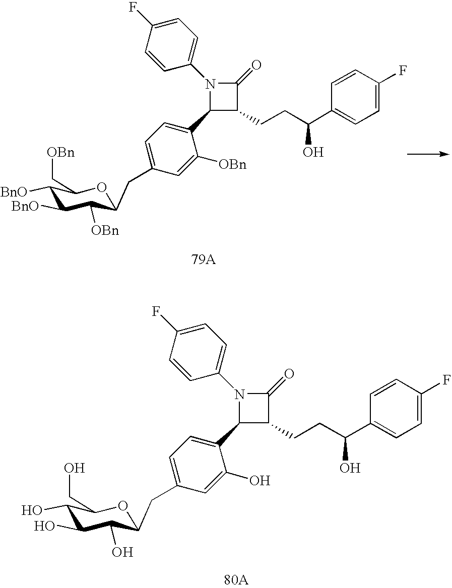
C1(C2=CC=C(CC3C([OBn])C([BnO])C([BnO])C(C[OBn])O3)C=C2[OBn])C(CCC(C2=CC=C(F)C=C2)O)C(=O)N1C1=CC=C(F)C=C1.C1(C2=CC=C(CC3C(O)C(O)C(O)C(CO)O3)C=C2O)C(CCC(C2=CC=C(F)C=C2)O)C(=O)N1C1=CC=C(F)C=C1
